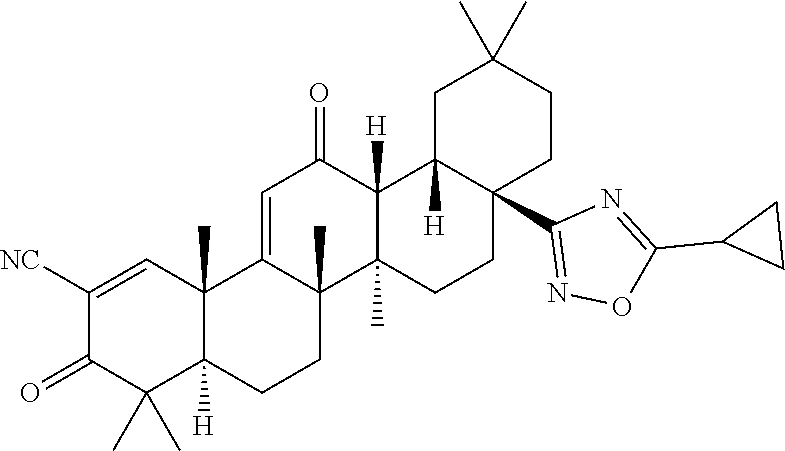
C1([NC])=CC2(C)C([H])(C(C)(C)C1=O)CCC1(C)C2=CC(=O)C2([H])C1(C)CCC1(C3=NOC(C4CC4)=N3)C2([H])CC(C)(C)CC1
